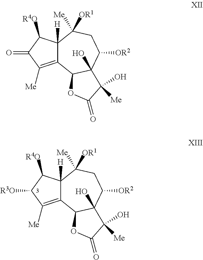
C12=C([Me])C(=O)C([R4O])C1([H])C([OR1])([Me])CC([OR2])C1(O)C2OC(=O)C1(O)[Me].C12=C([Me])C([R3O])C([R4O])C1([H])C([OR1])([Me])CC([OR2])C1(O)C2OC(=O)C1(O)[Me]
